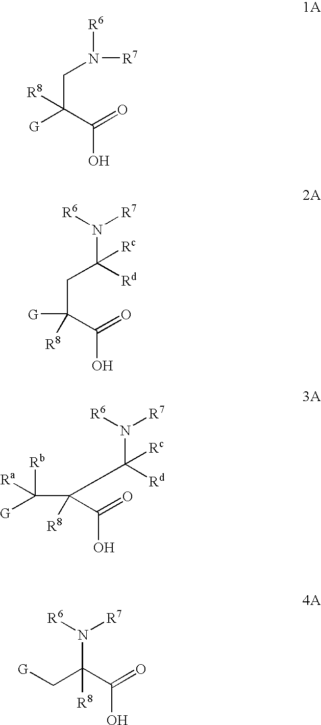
C(C(C(=O)O)([R8])[G])N([R6])[R7].C(C(C(=O)O)([G])[R8])C(N([R6])[R7])([Rd])[Rc].C(N([R6])[R7])(C(=O)O)(C[G])[R8].C(C(N([R6])[R7])([Rd])[Rc])(C(=O)O)(C([Rb])([Ra])[G])[R8]
